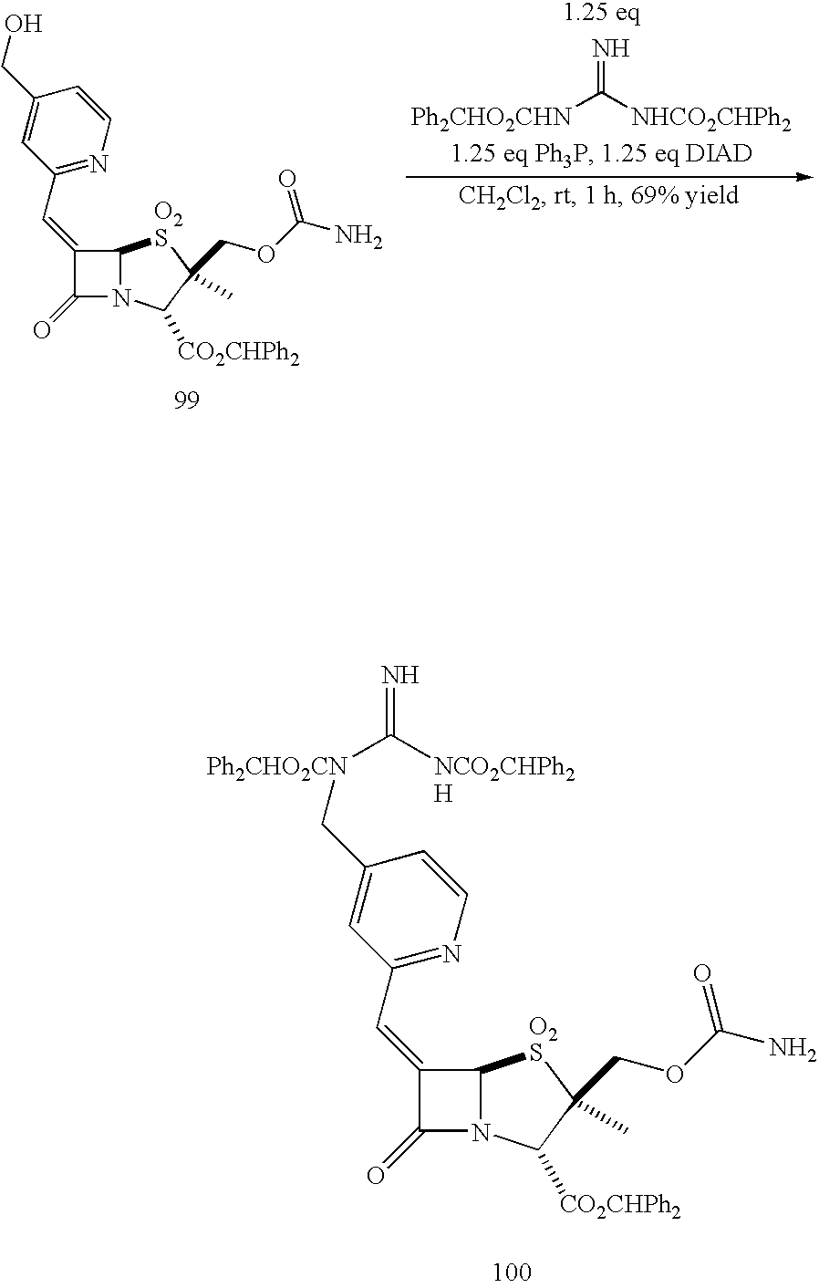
C1(=CC2=NC=CC(C[Ph2CHO2CN]C(=N)[NCO2CHPh2H])=C2)C(=O)N2C1[O2S]C(COC(N)=O)(C)C2[CO2CHPh2].C1(=CC2=NC=CC(CO)=C2)C(=O)N2C1[O2S]C(COC(N)=O)(C)C2[CO2CHPh2].N=C([NHCO2CHPh2])[Ph2CHO2CHN]
